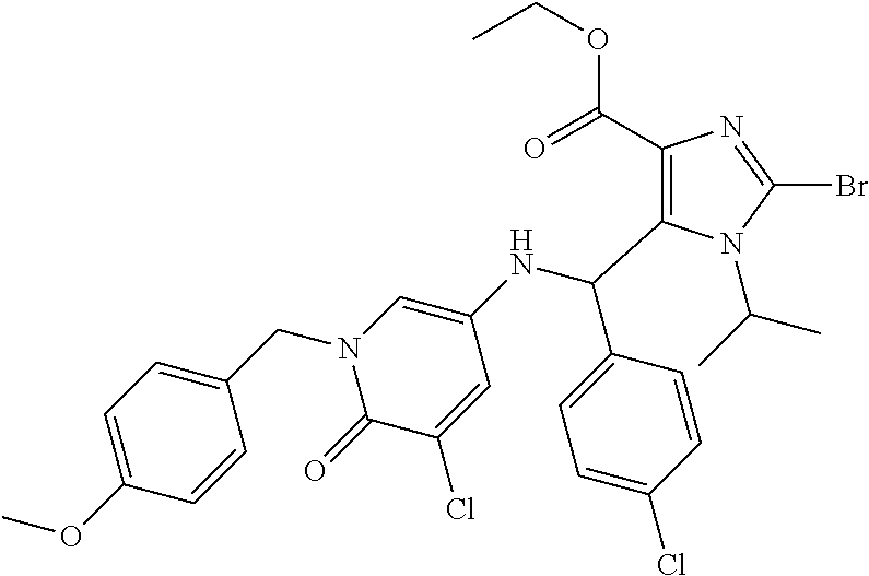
C1(C(=O)OCC)=C(C(NC2=CN(CC3=CC=C(OC)C=C3)C(=O)C(Cl)=C2)C2=CC=C(Cl)C=C2)N(C(C)C)C(Br)=N1
